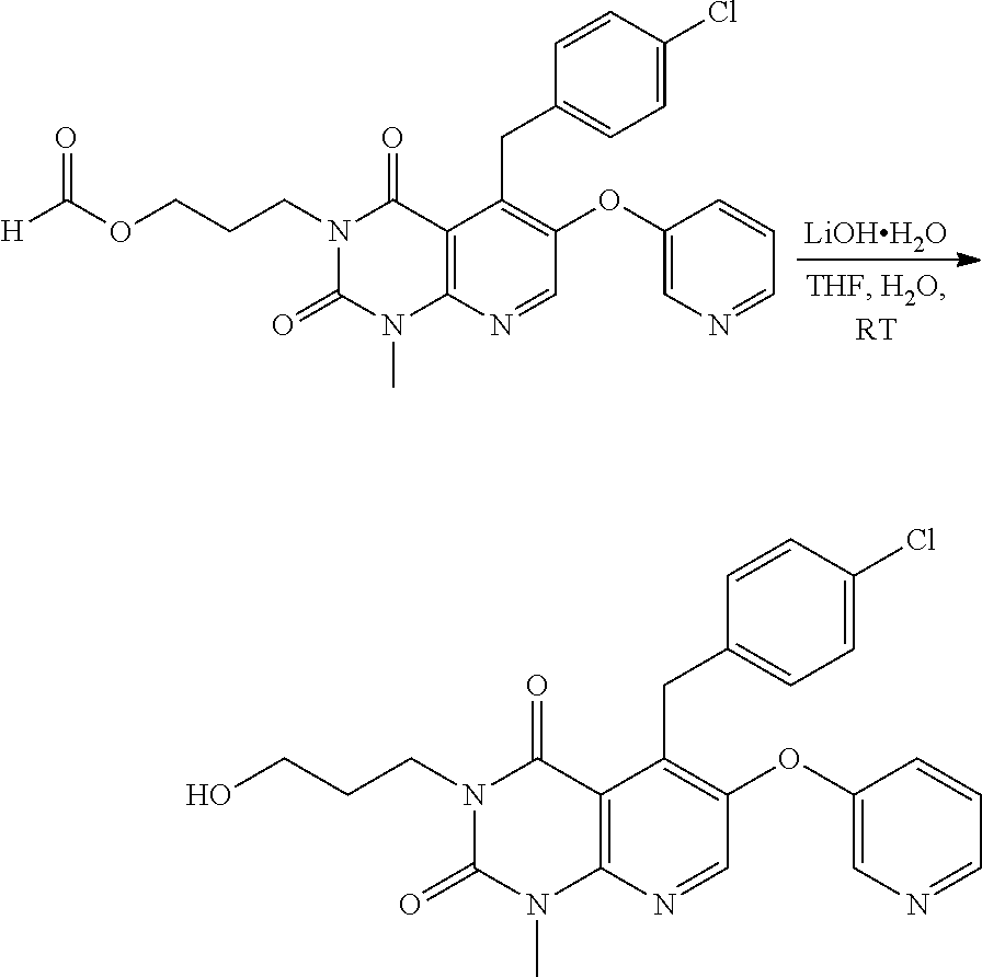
C12=C(N=CC(OC3=CN=CC=C3)=C1CC1=CC=C(Cl)C=C1)N(C)C(=O)N(CCCOC([H])=O)C2=O.[LiOHH2O].C12=C(N=CC(OC3=CN=CC=C3)=C1CC1=CC=C(Cl)C=C1)N(C)C(=O)N(CCCO)C2=O
